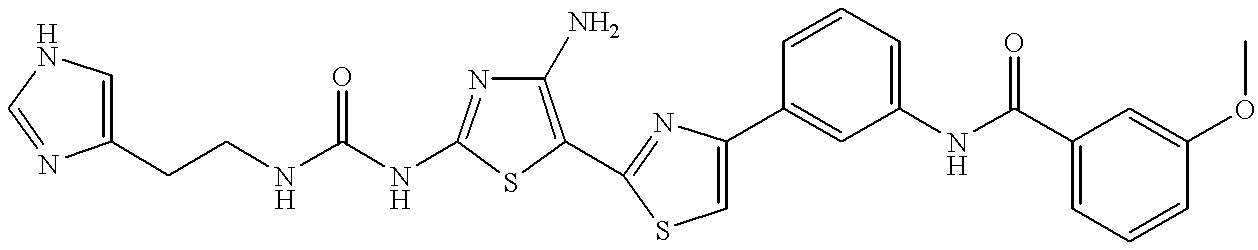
C(NC1=NC(N)=C(C2=NC(C3=CC(NC(C4=CC=CC(OC)=C4)=O)=CC=C3)=CS2)S1)(NCCC1=CNC=N1)=O
